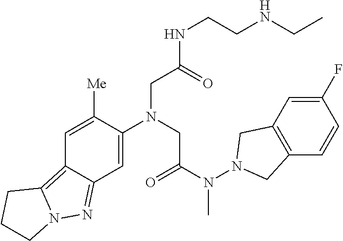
C1=C([Me])C(N(CC(N(N2CC3=C(C2)C=C(F)C=C3)C)=O)CC(NCCNCC)=O)=CC2=NN3C(=C12)CCC3
